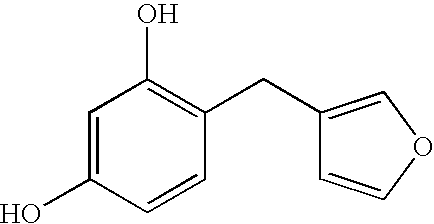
C1=C(O)C=CC(CC2=COC=C2)=C1O
